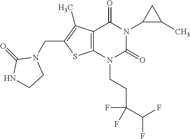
C12=C(N(CCC(C(F)F)(F)F)C(=O)N(C3C(C)C3)C1=O)SC(CN1C(=O)NCC1)=C2C
